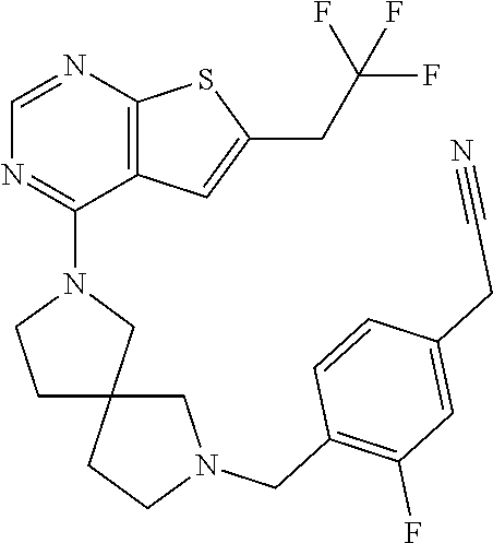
C1=NC2=C(C(N3CCC4(C3)CCN(CC3=C(F)C=C(CC#N)C=C3)C4)=N1)C=C(CC(F)(F)F)S2
